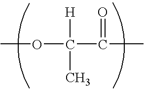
COC([H])(C)C(=O)C
